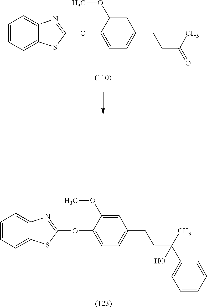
C1=CC=C2C(=C1)N=C(OC1=CC=C(CCC(C)(O)C3=CC=CC=C3)C=C1OC)S2.C1=CC=C2C(=C1)N=C(OC1=CC=C(CCC(C)=O)C=C1OC)S2
